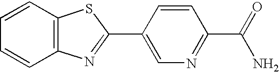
C1=CC2=C(C=C1)N=C(C1=CN=C(C(N)=O)C=C1)S2
